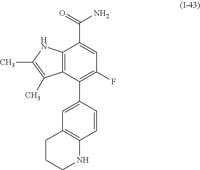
C12=C(C(C3=CC4=C(C=C3)NCCC4)=C(F)C=C1C(=O)N)C(C)=C(C)N2
